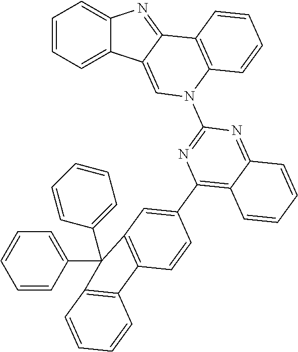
C1=CC=C2C(=C1)N=C1C2=CN(C2=NC(C3=CC4=C(C=C3)C3=C(C=CC=C3)C4(C3=CC=CC=C3)C3=CC=CC=C3)=C3C(=N2)C=CC=C3)C2=C1C=CC=C2
